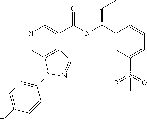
N1=CC2=C(C(C(NC(C3=CC(S(=O)(=O)C)=CC=C3)CC)=O)=C1)C=NN2C1=CC=C(F)C=C1
